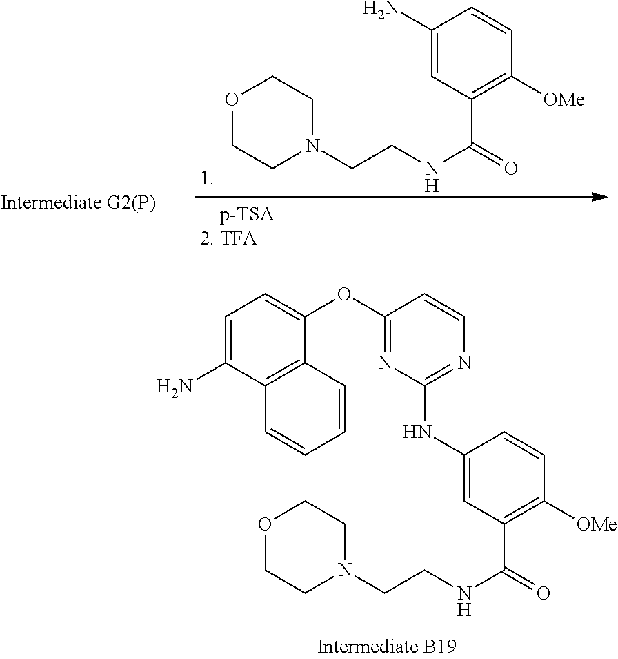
C1=C(N)C2=C(C(OC3=NC(NC4=CC(C(NCCN5CCOCC5)=O)=C([OMe])C=C4)=NC=C3)=C1)C=CC=C2.C1(N)=CC(C(=O)NCCN2CCOCC2)=C([OMe])C=C1
